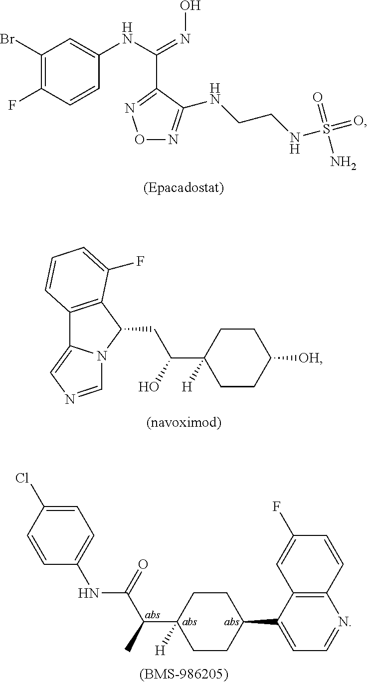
C1(Br)=C(F)C=CC(NC(=NO)C2=NON=C2NCCNS(=O)(=O)N)=C1.C12=C(C(CC(C3([H])CCC([OH])CC3)O)N3C1=CN=C3)C(F)=CC=C2.C1=C(Cl)C=CC(NC(C(C)C2([H])CCC(C3=CC=NC4=C3C=C(F)C=C4)CC2)=O)=C1
